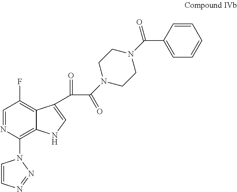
C1=NC(N2C=CN=N2)=C2C(=C1F)C(C(=O)C(=O)N1CCN(C(C3=CC=CC=C3)=O)CC1)=CN2
